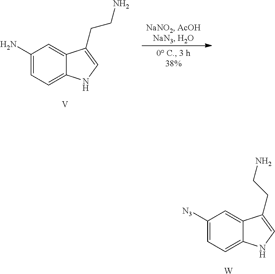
[W].C1([N3])=CC=C2C(=C1)C(CCN)=CN2.[V].C1(N)=CC=C2C(=C1)C(CCN)=CN2
